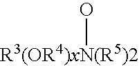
O[R3(OR4)xN(R5)2]
